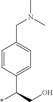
C1=CC(C(CO)*)=CC=C1CN(C)C
